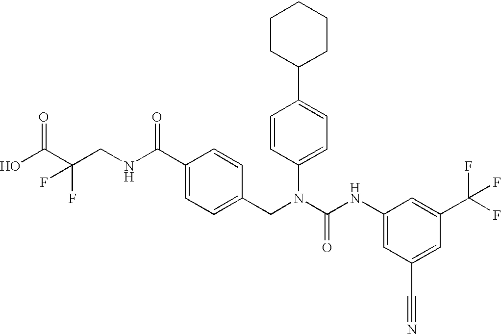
OC(C(CNC(C1=CC=C(CN(C(NC2=CC(C#N)=CC(C(F)(F)F)=C2)=O)C2=CC=C(C3CCCCC3)C=C2)C=C1)=O)(F)F)=O
